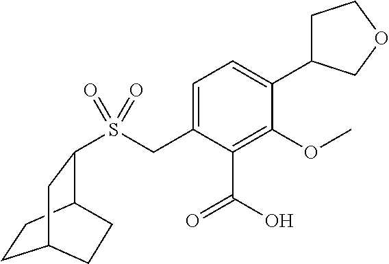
S(CC1=CC=C(C2CCOC2)C(OC)=C1C(O)=O)(=O)(=O)C1C2CCC(C1)CC2
